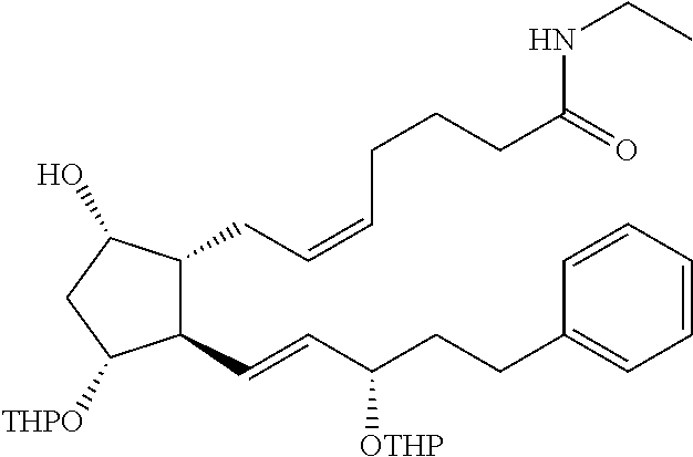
C1(C=CC(CCC2=CC=CC=C2)[OTHP])C(CC=CCCCC(NCC)=O)C(O)CC1[THPO]
